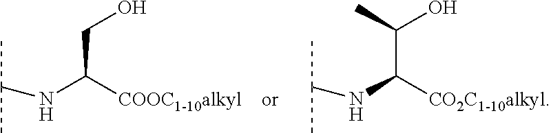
C(C(NC(C)C)[COOC1-10alkyl])O.C(C(NC(C)C)[CO2C1-10alkyl])(O)C
